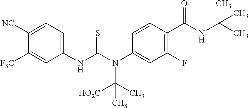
C1([NC])=CC=C(NC(N(C2=CC(F)=C(C(NC(C)(C)C)=O)C=C2)C([HO2C])(C)C)=S)C=C1[F3C]
